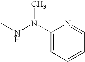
C1(N(NC)C)=CC=CC=N1
